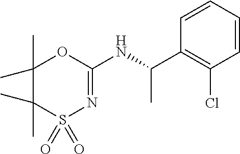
C1(C)(C)C(C)(C)S(=O)(=O)N=C(NC(C)C2=C(Cl)C=CC=C2)O1
